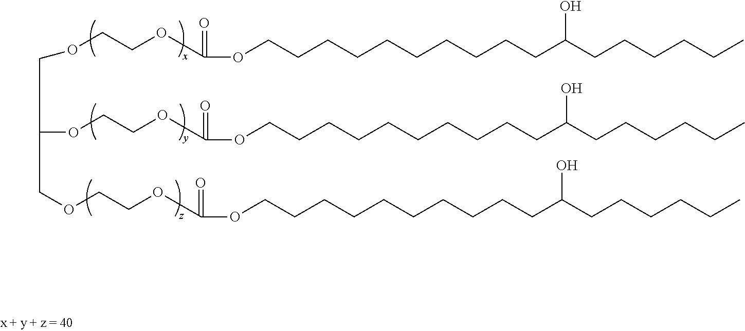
O(CCOC(=O)OCCCCCCCCCCC(CCCCCC)O)CC(OCCOC(=O)OCCCCCCCCCCC(CCCCCC)O)COCCOC(=O)OCCCCCCCCCCC(CCCCCC)O
